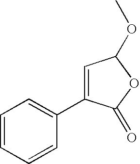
C1=CC=CC(C2=CC(OC)OC2=O)=C1
